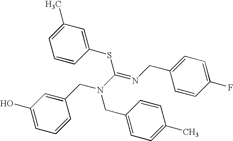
C1(O)=CC=CC(CN(C(=NCC2=CC=C(F)C=C2)SC2=CC(C)=CC=C2)CC2=CC=C(C)C=C2)=C1
